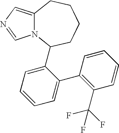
N12C(=CN=C1)CCCCC2C1=CC=CC=C1C1=C(C(F)(F)F)C=CC=C1
